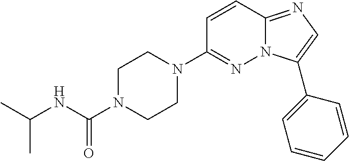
C1=CC2=NC=C(C3=CC=CC=C3)N2N=C1N1CCN(C(NC(C)C)=O)CC1
